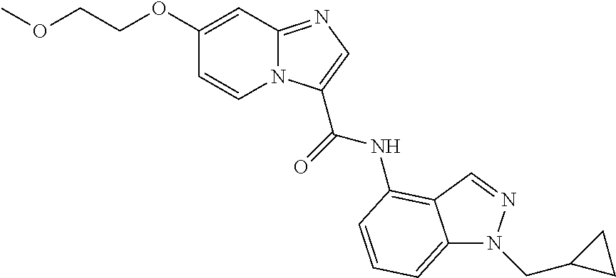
N12C(=NC=C1C(=O)NC1=C3C(=CC=C1)N(CC1CC1)N=C3)C=C(OCCOC)C=C2
